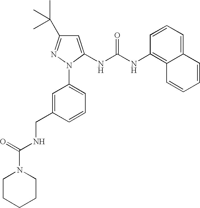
C1=CC(NC(NC2=CC(C(C)(C)C)=NN2C2=CC=CC(CNC(=O)N3CCCCC3)=C2)=O)=C2C(=C1)C=CC=C2
